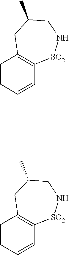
C1=CC=CC2=C1CC(C)CN[SO2]2.C1=CC=CC2=C1CC(C)CN[SO2]2
